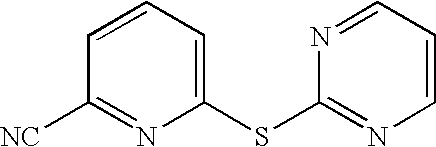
C1=CC=C(SC2=NC=CC=N2)N=C1[NC]
